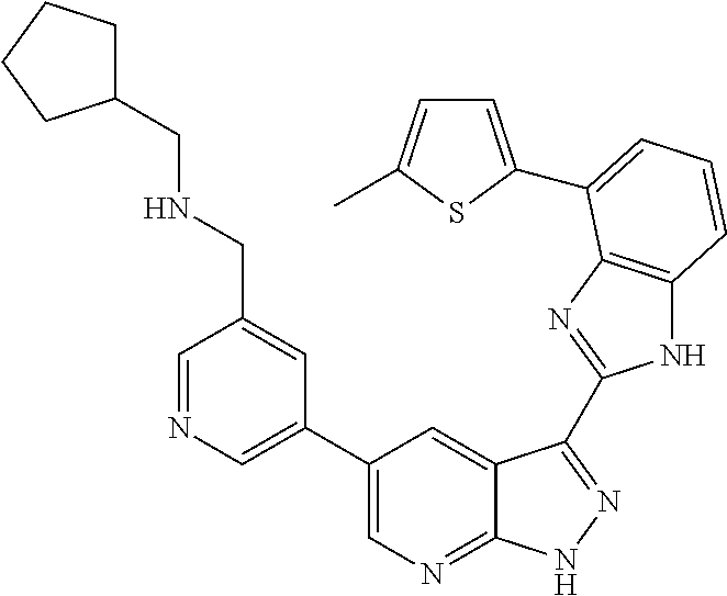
C1(C2=CN=CC(CNCC3CCCC3)=C2)=CN=C2C(=C1)C(C1=NC3=C(N1)C=CC=C3C1=CC=C(C)S1)=NN2
